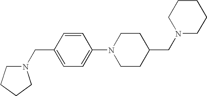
C1=CC(CN2CCCC2)=CC=C1N1CCC(CN2CCCCC2)CC1
